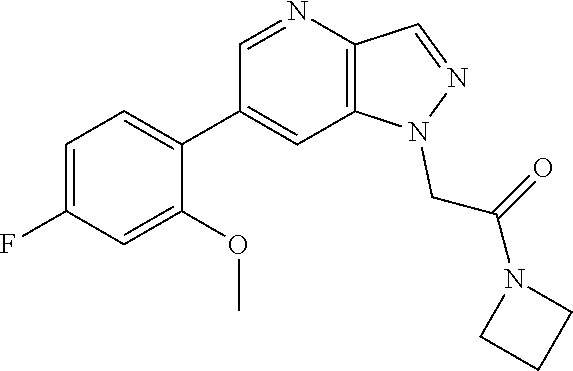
C1(C2=CC3=C(N=C2)C=NN3CC(N2CCC2)=O)=CC=C(F)C=C1OC
